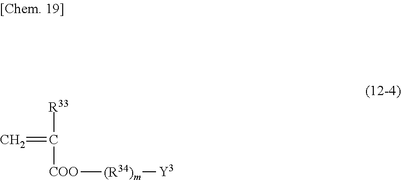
C=C([R33])[COO][(R34)m][Y3]
